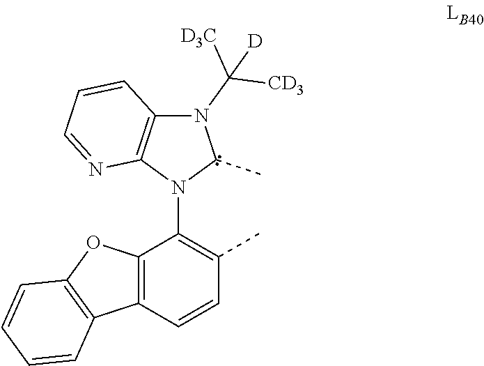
C12=C(C=CC(C)=C1N1C3=C(N(C([D3C])([CD3])[D])C1C)C=CC=N3)C1=C(O2)C=CC=C1
